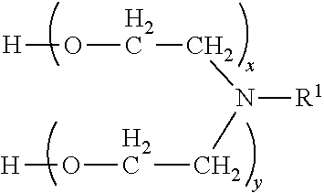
[H]OCCN(CCO[H])[R1]
